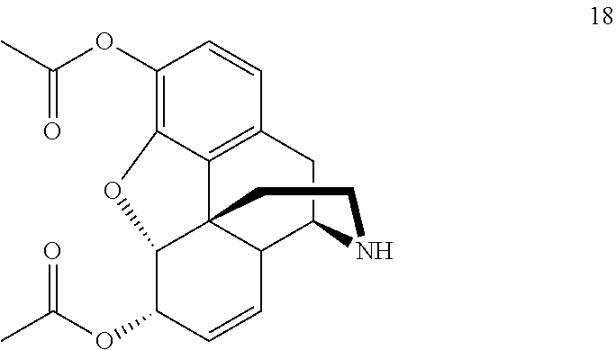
C1(OC(C)=O)=C2C3=C(C=C1)CC1C4C3(C(C(OC(C)=O)C=C4)O2)CCN1
